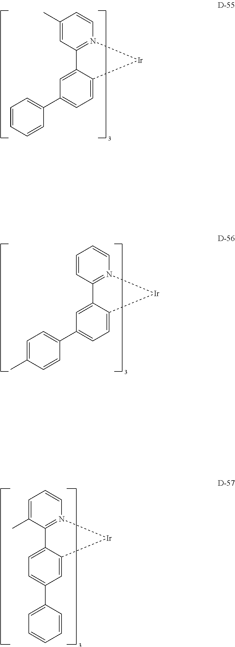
C1=CN2=C(C=C1C)C1=CC(C3=CC=CC=C3)=CC=C1[Ir]2.C1=CN2=C(C=C1)C1=CC(C3=CC=C(C)C=C3)=CC=C1[Ir]2.C1=CN2=C(C(C)=C1)C1=CC=C(C3=CC=CC=C3)C=C1[Ir]2
